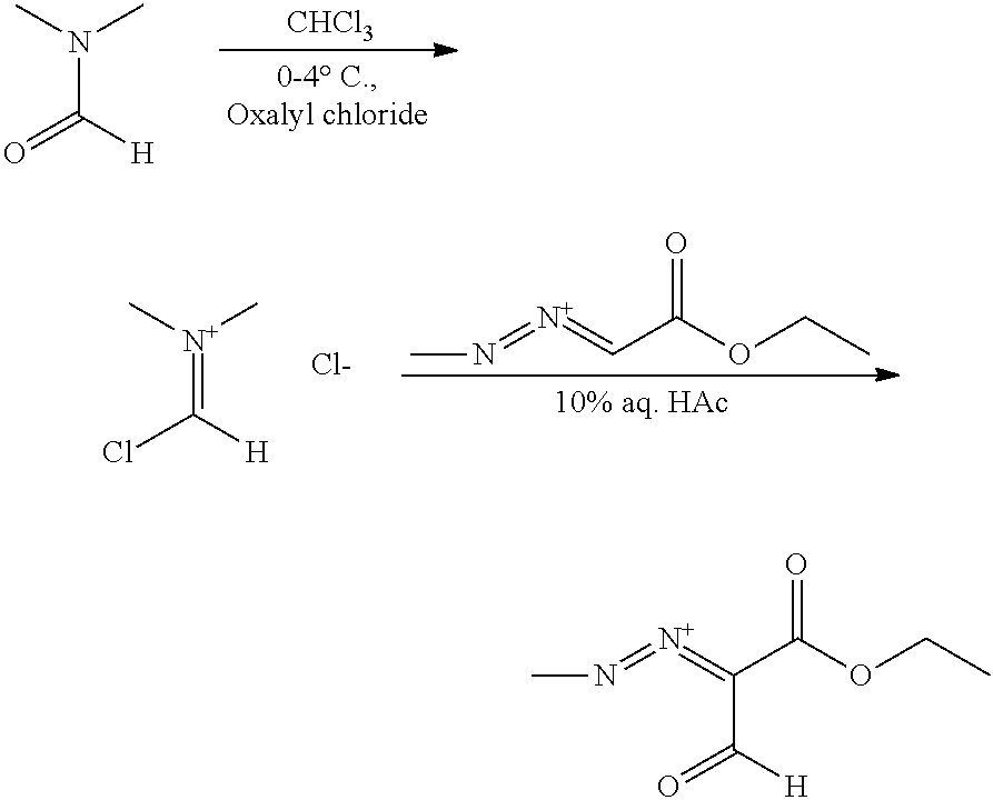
N(C([H])=O)(C)C.[CHCl3].[N+](=C([H])Cl)(C)C.[Cl-].N(=[N+]=CC(OCC)=O)C.N(=[N+]=C(C(OCC)=O)C(=O)[H])C
